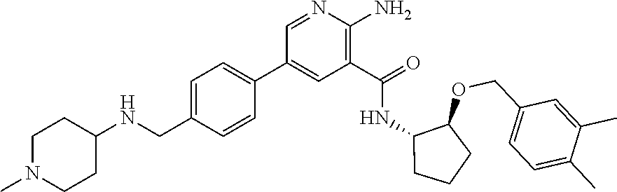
C1=NC(N)=C(C(=O)NC2C(OCC3=CC=C(C)C(C)=C3)CCC2)C=C1C1=CC=C(CNC2CCN(C)CC2)C=C1
